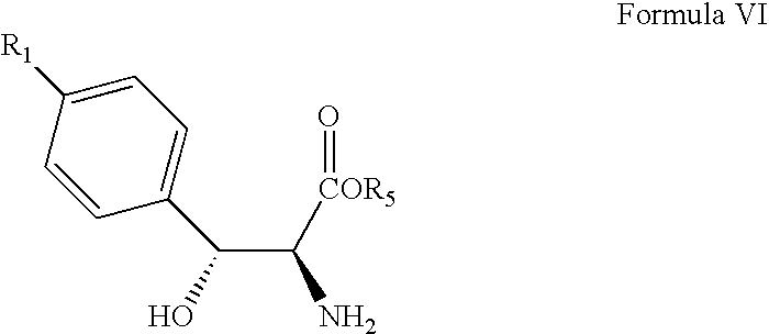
C1([R1])=CC=C(C(C([COR5]=O)N)O)C=C1
